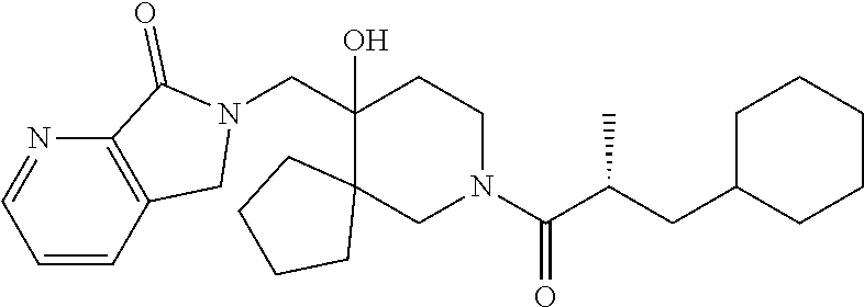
C1(CN2C(=O)C3=C(C2)C=CC=N3)(O)C2(CN(C(C(CC3CCCCC3)C)=O)CC1)CCCC2
